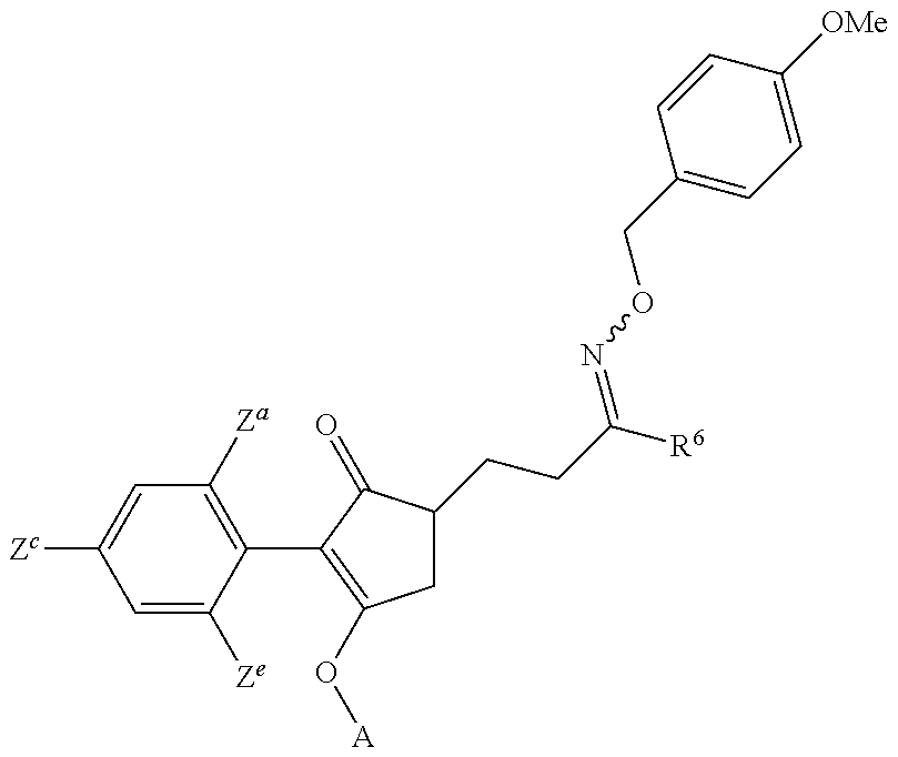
C1=C([Ze])C(C2=C(O[A])CC(CCC([R6])=NOCC3=CC=C([OMe])C=C3)C2=O)=C([Za])C=C1[Zc]
